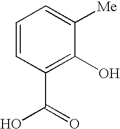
C1=CC(C(=O)O)=C(O)C([Me])=C1
